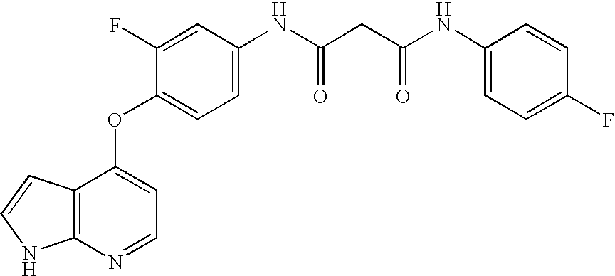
C1=CC2=C(N1)N=CC=C2OC1=CC=C(NC(CC(NC2=CC=C(F)C=C2)=O)=O)C=C1F
